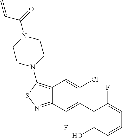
C12=C(N3CCN(C(=O)C=C)CC3)SN=C1C(F)=C(C1=C(O)C=CC=C1F)C(Cl)=C2
